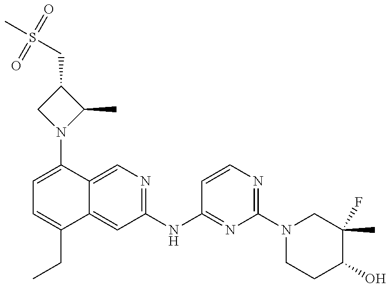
C1=C(N2C(C)C(CS(C)(=O)=O)C2)C2=CN=C(NC3=NC(N4CCC(O)C(F)(C)C4)=NC=C3)C=C2C(CC)=C1
